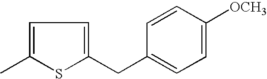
C1=C(C)SC(CC2=CC=C([OCH3])C=C2)=C1
